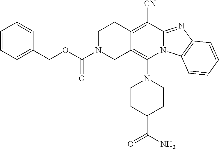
C12=C(N3CCC(C(N)=O)CC3)N3C(=NC4=C3C=CC=C4)C([CN])=C1CCN(C(OCC1=CC=CC=C1)=O)C2
